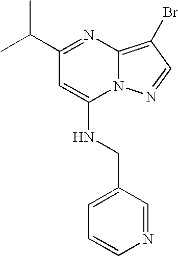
C(C)(C1=NC2=C(Br)C=NN2C(NCC2=CC=CN=C2)=C1)C
